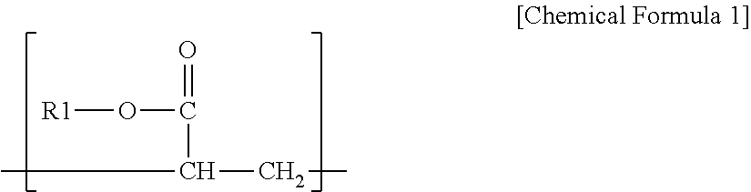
[R1]OC(=O)C(CC)C
